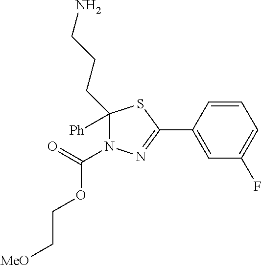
C1=CC(C2=NN(C(=O)OCC[MeO])C(CCCN)([Ph])S2)=CC(F)=C1
